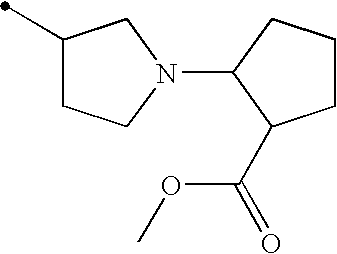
C1(C)CCN(C2C(C(OC)=O)CCC2)C1
